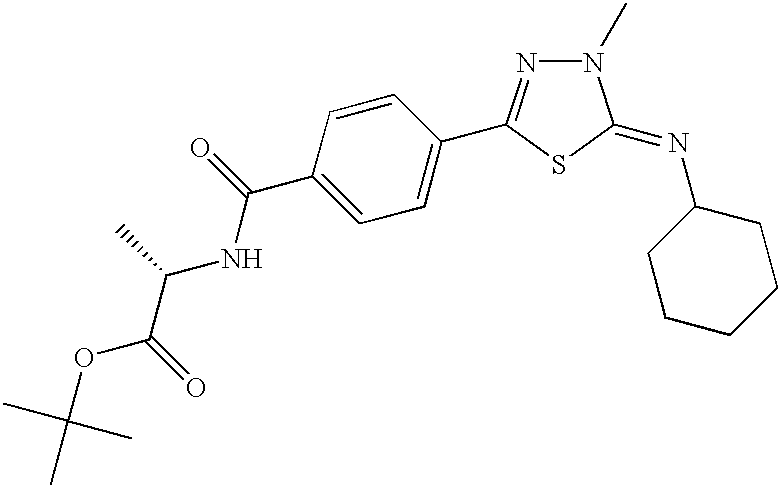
C1=C(C(NC(C(=O)OC(C)(C)C)C)=O)C=CC(C2=NN(C)C(=NC3CCCCC3)S2)=C1
